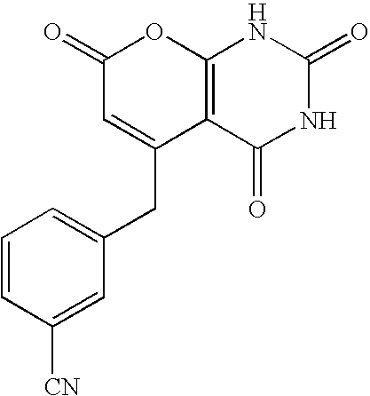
C1(=O)C=C(CC2=CC=CC([CN])=C2)C2=C(O1)NC(=O)NC2=O
